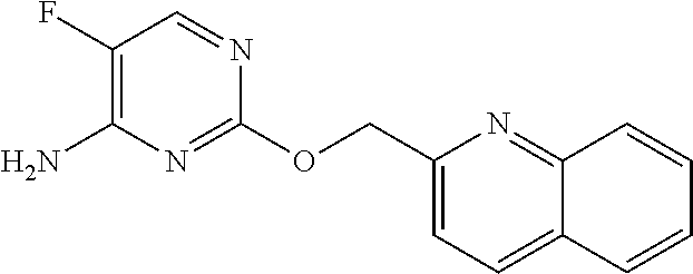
C1(OCC2=CC=C3C(=N2)C=CC=C3)=NC(N)=C(F)C=N1
